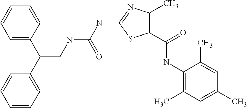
C1(C(=O)NC2=C(C)C=C(C)C=C2C)=C(C)N=C(NC(NCC(C2=CC=CC=C2)C2=CC=CC=C2)=O)S1
